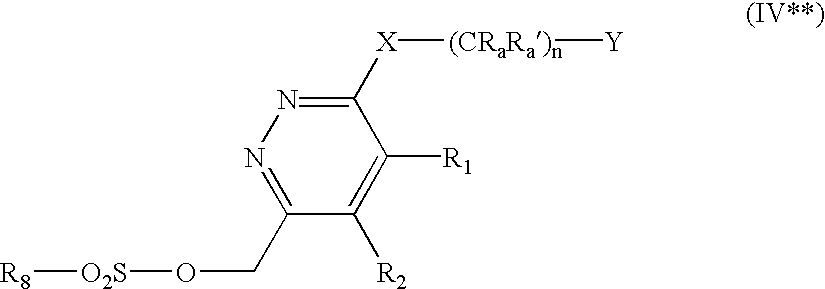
O(CC1=NN=C([X][(CRaRa)n][Y])C([R1])=C1[R2])[O2S][R8]
